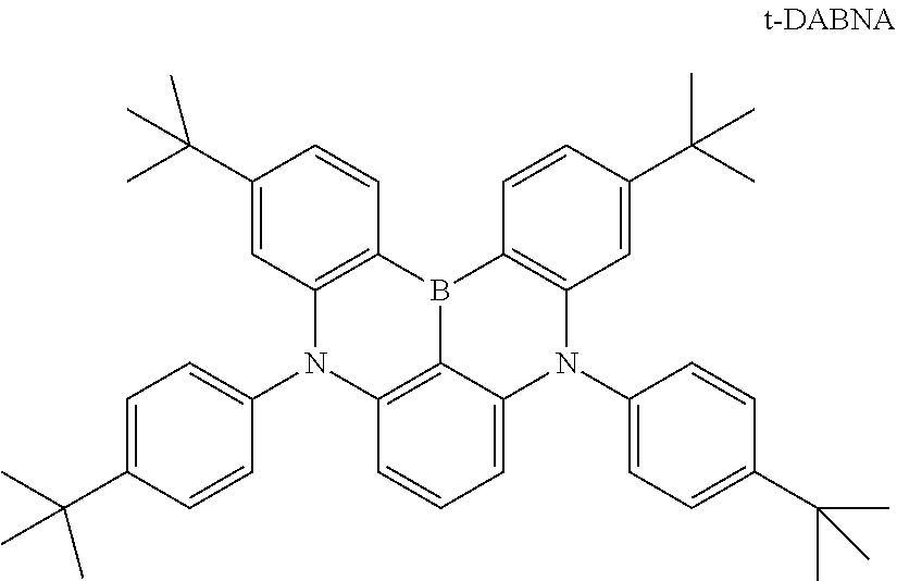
C1=CC(C(C)(C)C)=CC2=C1B1C3=C(C=C(C(C)(C)C)C=C3)N(C3=CC=C(C(C)(C)C)C=C3)C3=C1C(=CC=C3)N2C1=CC=C(C(C)(C)C)C=C1
